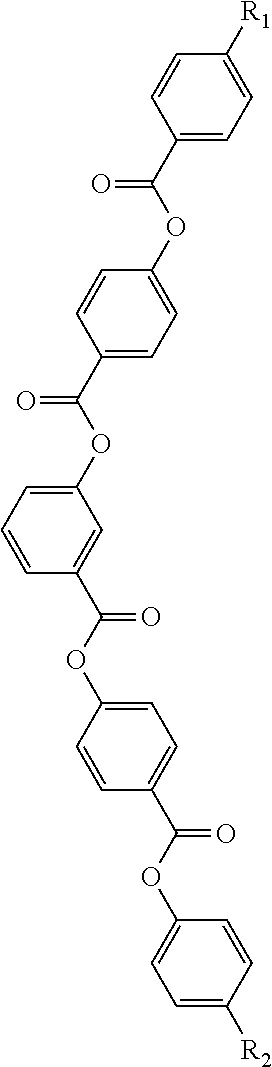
C1(C(OC2=CC=C(C(OC3=CC=CC(C(OC4=CC=C(C(OC5=CC=C([R2])C=C5)=O)C=C4)=O)=C3)=O)C=C2)=O)=CC=C([R1])C=C1
